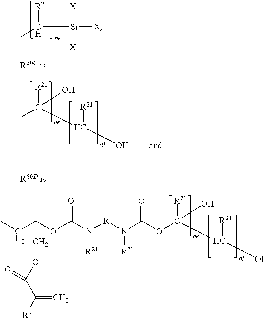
CC([R21])[Si]([X])([X])[X].CC([R21])(C([R21])O)O.O(C([R21])(C([R21])O)O)C(N([R]N(C(OC(CC)COC(C([R7])=C)=O)=O)[R21])[R21])=O
